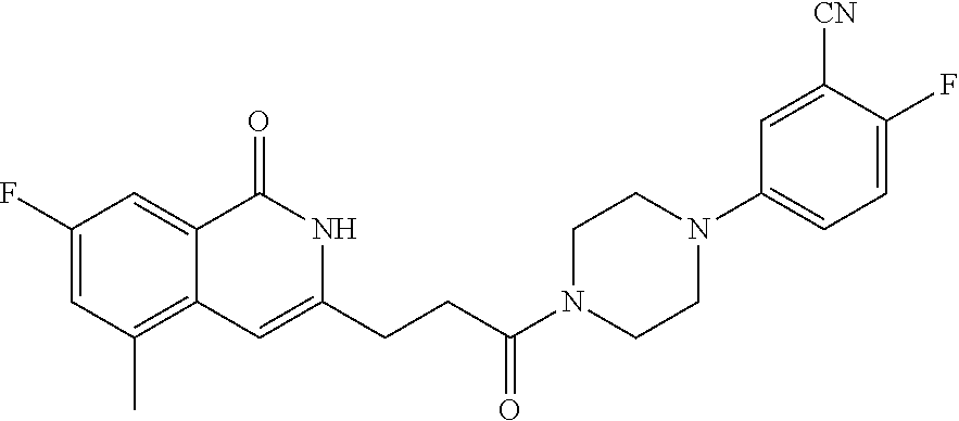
C1(F)=CC(C)=C2C(=C1)C(=O)NC(CCC(N1CCN(C3=CC=C(F)C([CN])=C3)CC1)=O)=C2
